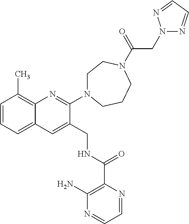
C1=CC=C2C(=C1C)N=C(N1CCN(C(CN3N=CC=N3)=O)CCC1)C(CNC(C1=C(N)N=CC=N1)=O)=C2
